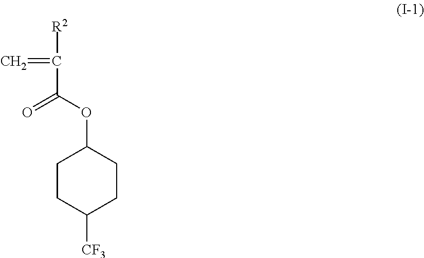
C1CC([CF3])CCC1OC(C(=C)[R2])=O
